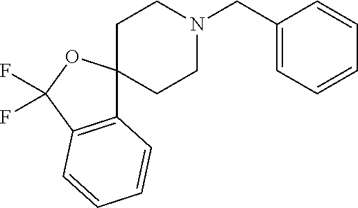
C12=C(C(F)(F)OC13CCN(CC1=CC=CC=C1)CC3)C=CC=C2
